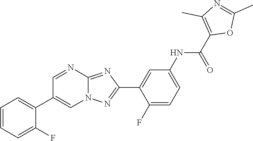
C1(F)=CC=C(NC(C2=C(C)N=C(C)O2)=O)C=C1C1=NN2C(=N1)N=CC(C1=CC=CC=C1F)=C2
